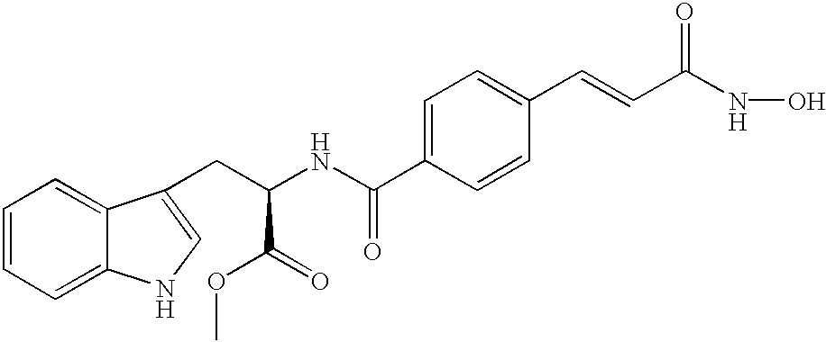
C1=CC=C2C(=C1)C(CC(NC(C1=CC=C(C=CC(=O)NO)C=C1)=O)C(=O)OC)=CN2
